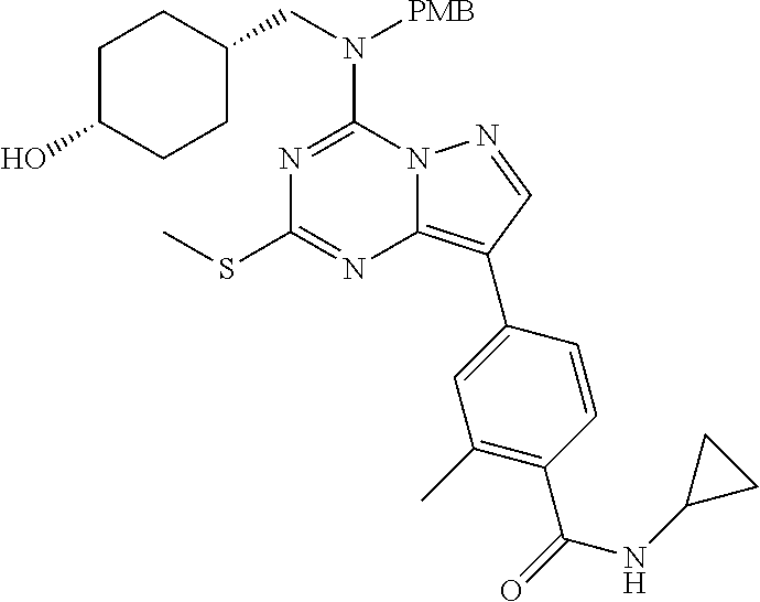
N1=C(N(CC2CCC(O)CC2)[PMB])N2C(=C(C3=CC(C)=C(C(=O)NC4CC4)C=C3)C=N2)N=C1SC
